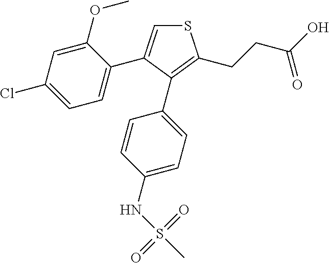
S1C=C(C2=CC=C(Cl)C=C2OC)C(C2=CC=C(NS(C)(=O)=O)C=C2)=C1CCC(O)=O
